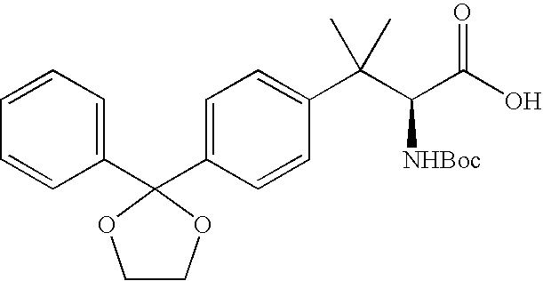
C1=CC=CC(C2(C3=CC=C(C(C(C(O)=O)[NHBoc])(C)C)C=C3)OCCO2)=C1
